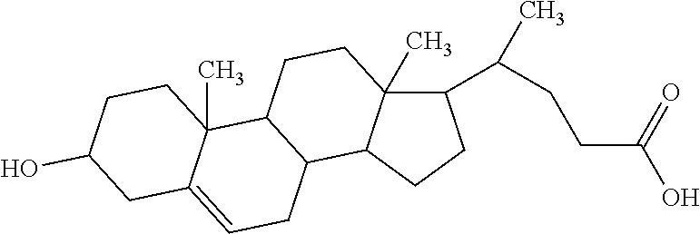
C1(C(C)CCC(O)=O)C2(C)C(CC1)C1C(CC2)C2(C)C(=CC1)CC(O)CC2
